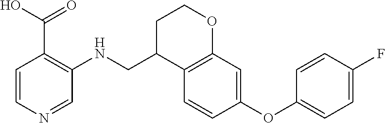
C1=CN=CC(NCC2C3=C(OCC2)C=C(OC2=CC=C(F)C=C2)C=C3)=C1C(=O)O
